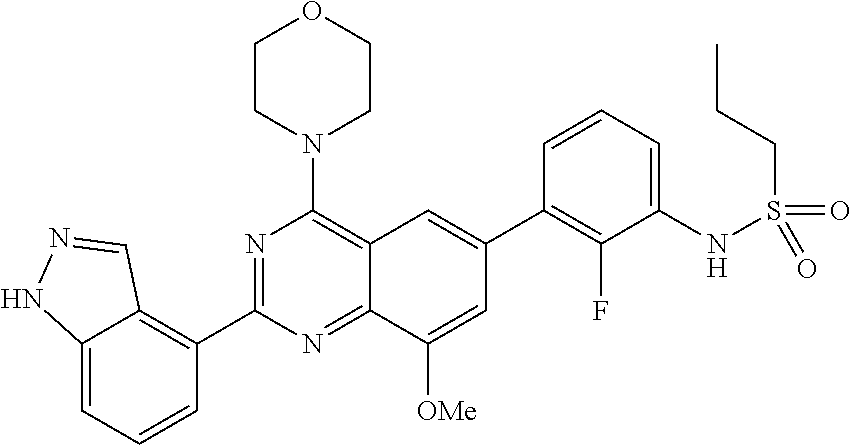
C12=NC(C3=C4C(=CC=C3)NN=C4)=NC(N3CCOCC3)=C1C=C(C1=C(F)C(NS(CCC)(=O)=O)=CC=C1)C=C2[OMe]
